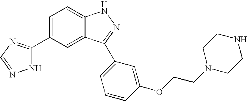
C1=C(C2=NC=NN2)C=C2C(=C1)NN=C2C1=CC=CC(OCCN2CCNCC2)=C1
